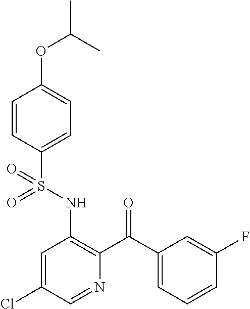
C1=CC(S(NC2=C(C(C3=CC=CC(F)=C3)=O)N=CC(Cl)=C2)(=O)=O)=CC=C1OC(C)C
